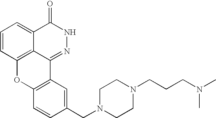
C1=CC2=C3C(=C1)C(=O)NN=C3C1=C(O2)C=CC(CN2CCN(CCCN(C)C)CC2)=C1
